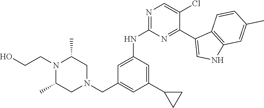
N1(CCO)C(C)CN(CC2=CC(C3CC3)=CC(NC3=NC=C(Cl)C(C4=CNC5=C4C=CC(C)=C5)=N3)=C2)CC1C
